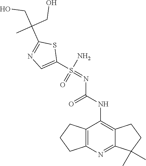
C12=C(N=C3C(=C1NC(=O)N=S(C1=CN=C(C(CO)(CO)C)S1)(N)=O)CCC3(C)C)CCC2
